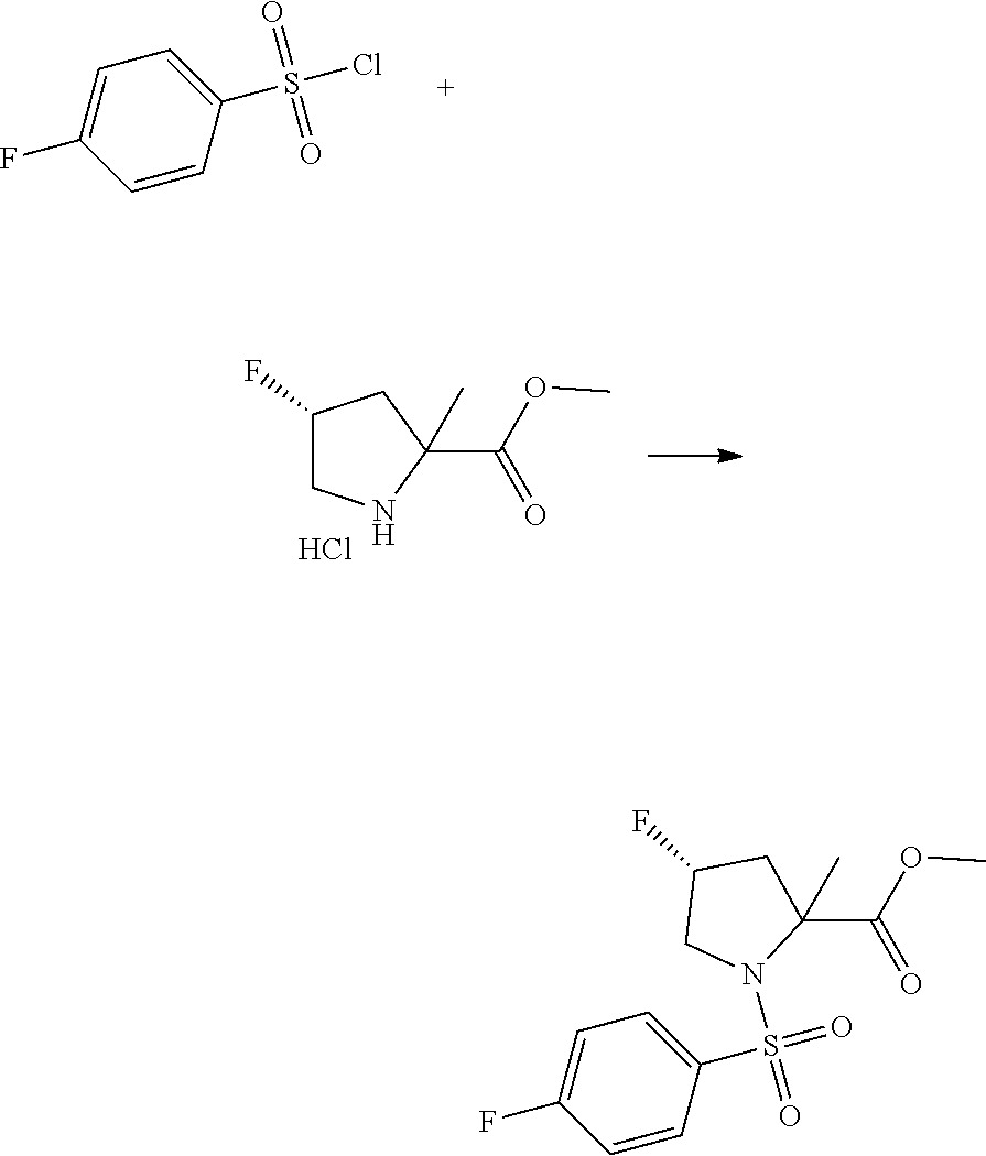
C1=CC(S(Cl)(=O)=O)=CC=C1F.C1(F)CNC(C(OC)=O)(C)C1.Cl.C1=CC(S(=O)(N2C(C(OC)=O)(C)CC(F)C2)=O)=CC=C1F
